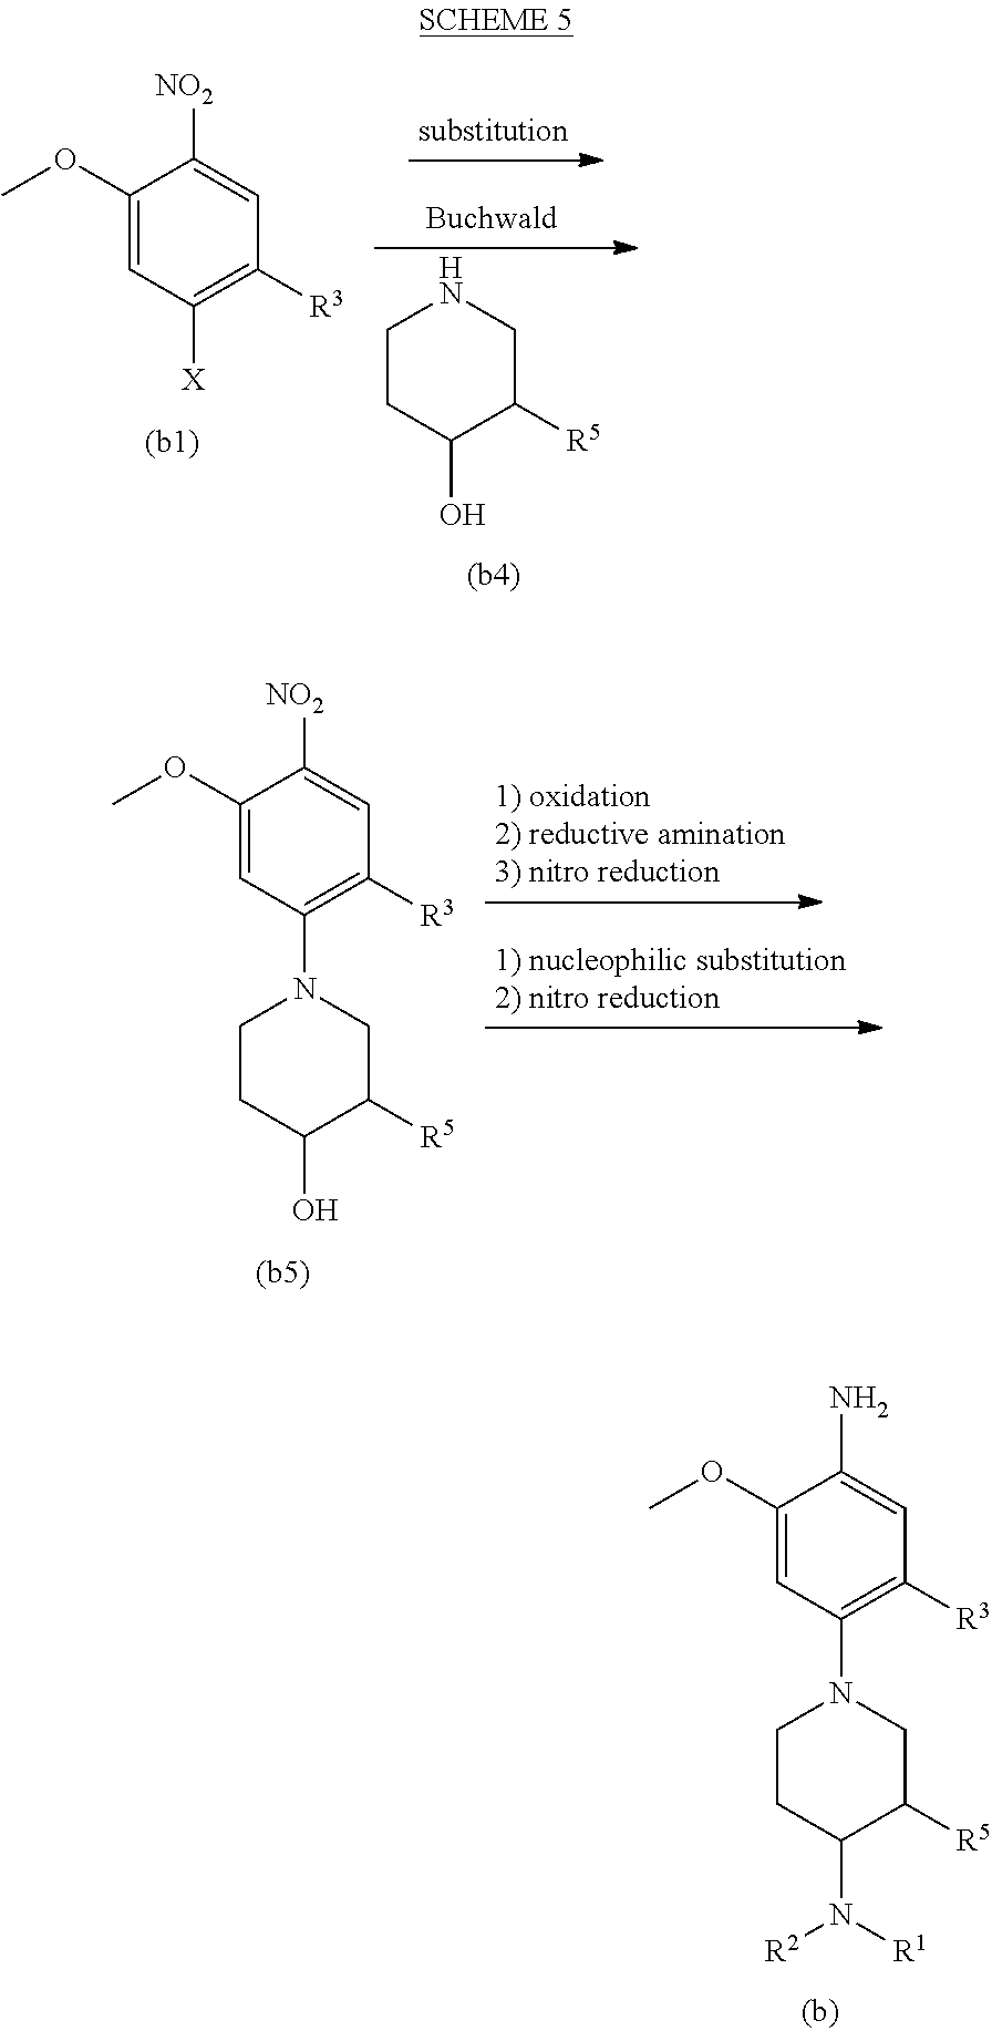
C1CC(O)C([R5])CN1.C1(OC)=CC([X])=C([R3])C=C1[NO2].C1(OC)=CC(N2CCC(O)C([R5])C2)=C([R3])C=C1[NO2].C1(OC)=CC(N2CCC(N([R2])[R1])C([R5])C2)=C([R3])C=C1N
